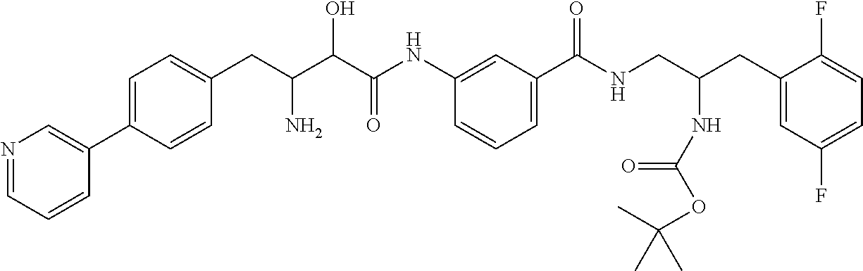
N1=CC=CC(C2=CC=C(CC(C(C(NC3=CC(C(NCC(CC4=CC(F)=CC=C4F)NC(OC(C)(C)C)=O)=O)=CC=C3)=O)O)N)C=C2)=C1
